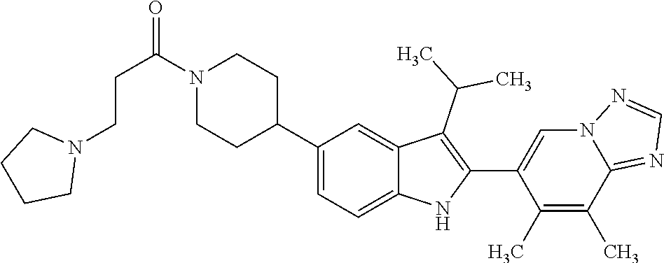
N1(C(CCN2CCCC2)=O)CCC(C2=CC=C3C(=C2)C(C(C)C)=C(C2=CN4C(=NC=N4)C(C)=C2C)N3)CC1
